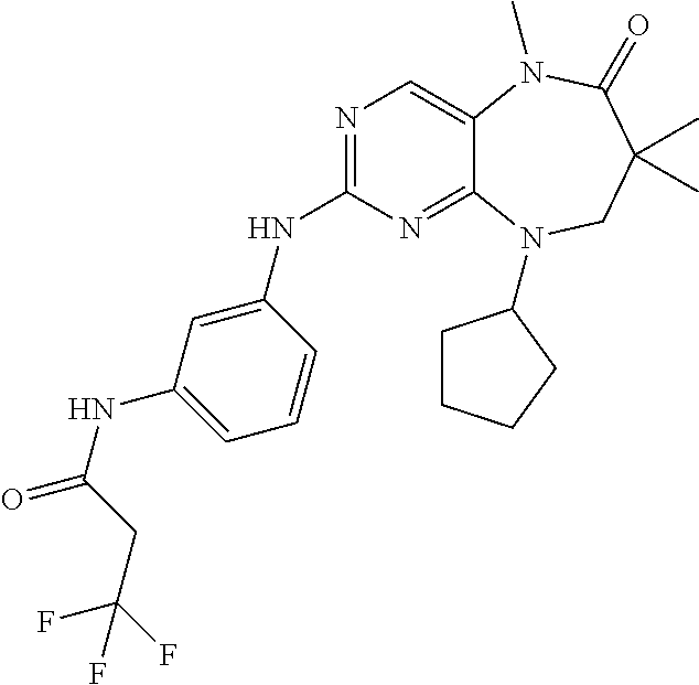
N1=C(NC2=CC(NC(=O)CC(F)(F)F)=CC=C2)N=C2C(=C1)N(C)C(=O)C(C)(C)CN2C1CCCC1
